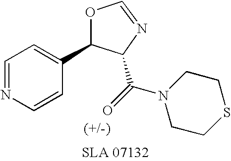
C1(C2=CC=NC=C2)OC=NC1C(=O)N1CCSCC1
